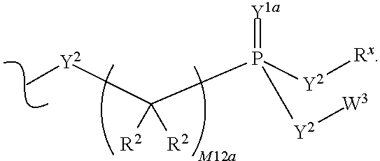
[Y2](C)C(P([Y2][Rx])(=[Y1a])[Y2][W3])([R2])[R2]
